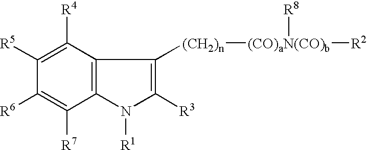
C12=C(N([R1])C([R3])=C1[(CH2)n][(CO)aN(CO)b]([R2])[R8])C([R7])=C([R6])C([R5])=C2[R4]
